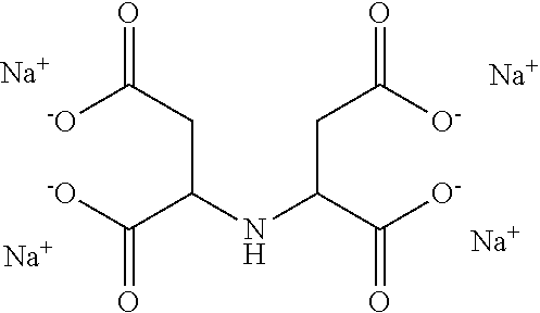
[Na].[Na].[Na].[Na].[-O]C(CC(NC(C([O-])=O)CC(=O)[O-])C([-O])=O)=O
